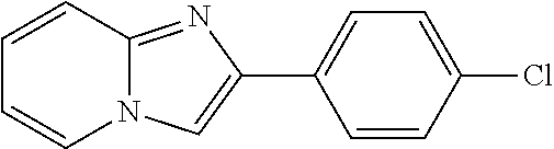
ClC1=CC=C(C2=CN3C(=N2)C=CC=C3)C=C1
